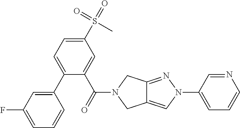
C1(C2=CC=C(S(C)(=O)=O)C=C2C(=O)N2CC3=CN(C4=CC=CN=C4)N=C3C2)=CC(F)=CC=C1
